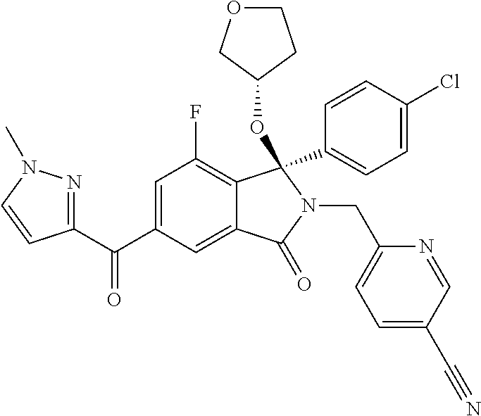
C1=C(C(=O)C2=NN(C)C=C2)C=C2C(=C1F)C(C1=CC=C(Cl)C=C1)(OC1CCOC1)N(CC1=CC=C(C#N)C=N1)C2=O
